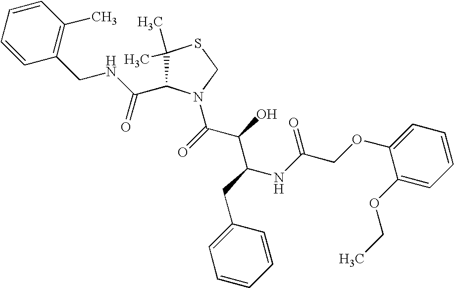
C1(C)(C)C(C(NCC2=C(C)C=CC=C2)=O)N(C(C(C(NC(COC2=CC=CC=C2OCC)=O)CC2=CC=CC=C2)O)=O)CS1
